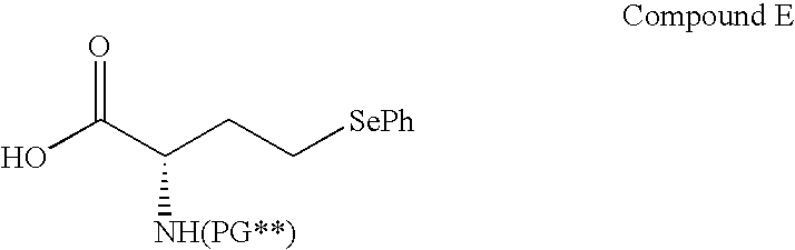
OC(C(CC[SePh])[NH(PG**)])=O
